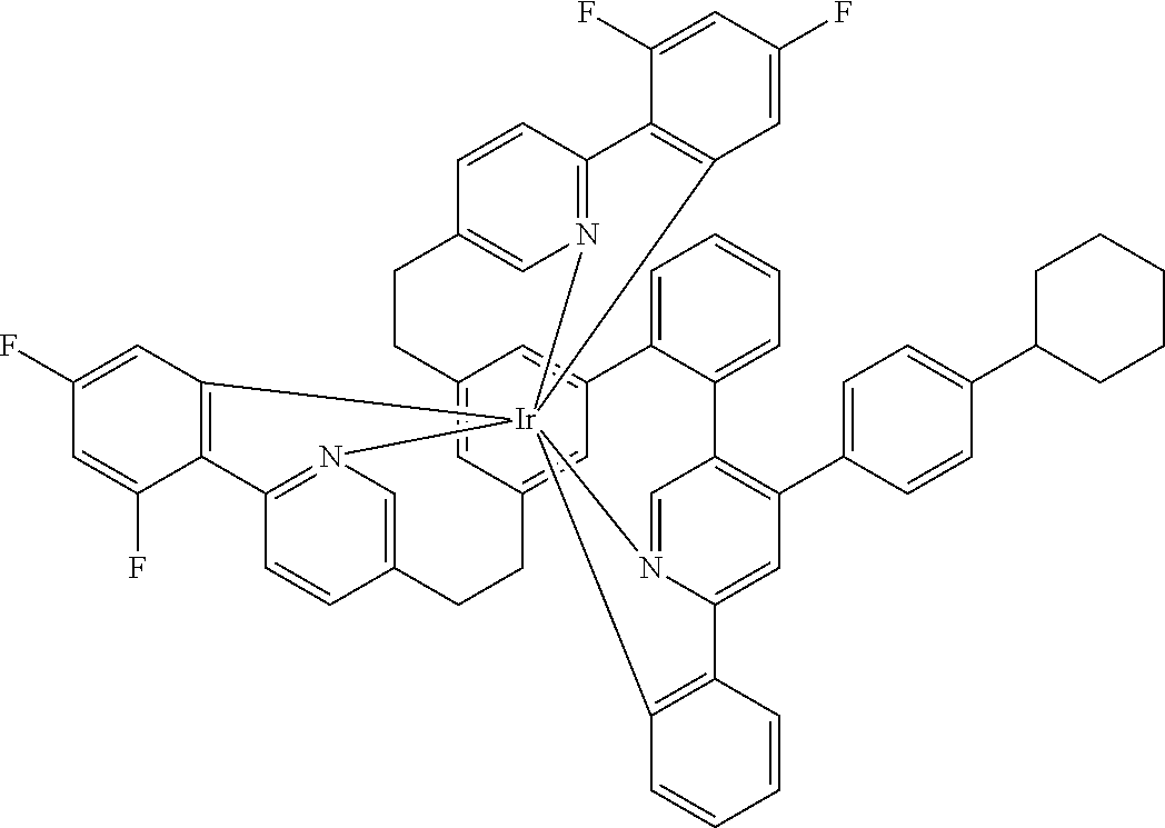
C12=CC3=CC(=C1)C1=CC=CC=C1C1=C(C4=CC=C(C5CCCCC5)C=C4)C=C4N(=C1)[Ir]15(N6=C(C=CC(=C6)CC3)C3=C1C=C(F)C=C3F)(N1=C(C=CC(=C1)CC2)C1=C5C=C(F)C=C1F)C1=C4C=CC=C1
